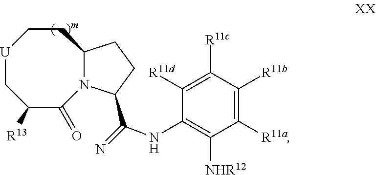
C1([R13])C(=O)N2C(CC[U]C1)CCC2C(NC1=C([NHR12])C([R11a])=C([R11b])C([R11c])=C1[R11d])=N
